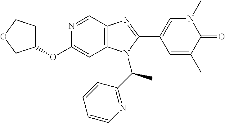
N1=CC2=C(C=C1OC1CCOC1)N(C(C1=NC=CC=C1)C)C(C1=CN(C)C(=O)C(C)=C1)=N2
